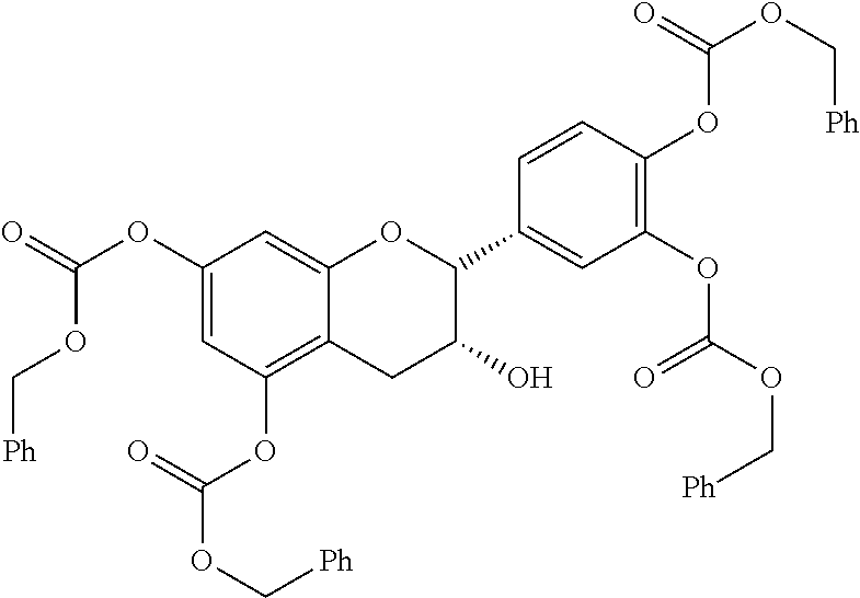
C1=C(OC(=O)OC[Ph])C=C2C(=C1OC(=O)OC[Ph])CC(O)C(C1=CC(OC(=O)OC[Ph])=C(OC(=O)OC[Ph])C=C1)O2
